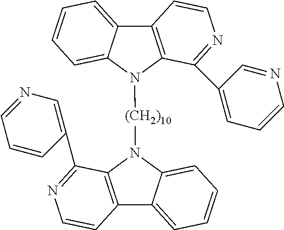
C12=C(N([(CH2)10]N3C4=C(C5=CC=CC=C35)C=CN=C4C3=CN=CC=C3)C3=CC=CC=C13)C(C1=CC=CN=C1)=NC=C2
